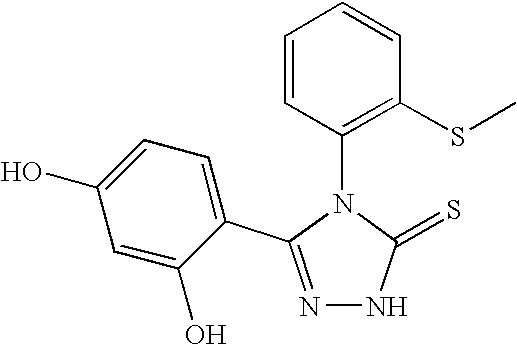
N1=C(C2=CC=C(O)C=C2O)N(C2=C(SC)C=CC=C2)C(=S)N1
